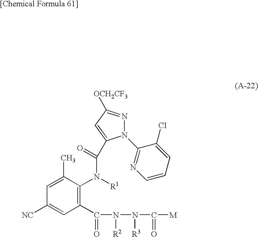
C1([NC])=CC(C(=O)N([R2])N([R3])C(=O)[M])=C(N([R1])C(=O)C2=CC([OCH2CF3])=NN2C2=NC=CC=C2Cl)C(C)=C1
